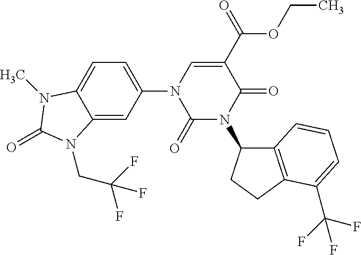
C12=CC(N3C(=O)N(C4C5=C(CC4)C(C(F)(F)F)=CC=C5)C(=O)C(C(=O)OCC)=C3)=CC=C1N(C)C(=O)N2CC(F)(F)F
